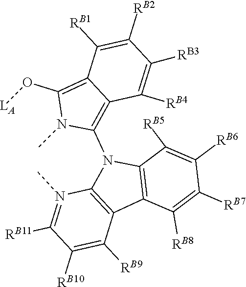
C12=C(C([RB5])=C([RB6])C([RB7])=C1[RB8])N(C1=C3C(=C(O[LA])N1C)C([RB1])=C([RB2])C([RB3])=C3[RB4])C1=C2C([RB9])=C([RB10])C([RB11])=N1C
